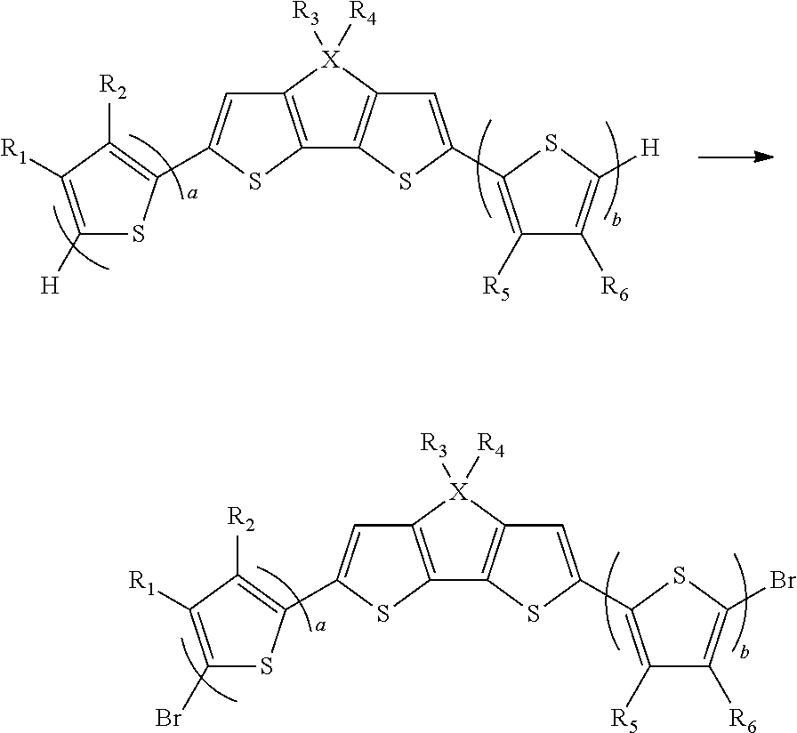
C12=C(SC(C3=C([R2])C([R1])=C(Br)S3)=C1)C1=C([X]2([R3])[R4])C=C(C2=C([R5])C([R6])=C(Br)S2)S1.C12=C(SC(C3=C([R2])C([R1])=C([H])S3)=C1)C1=C([X]2([R3])[R4])C=C(C2=C([R5])C([R6])=C([H])S2)S1
